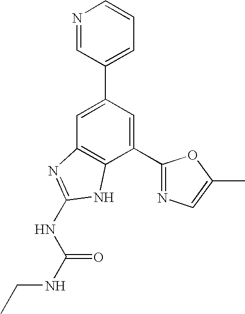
C1=C(C2=CC=CN=C2)C=C(C2=NC=C(C)O2)C2=C1N=C(NC(=O)NCC)N2
